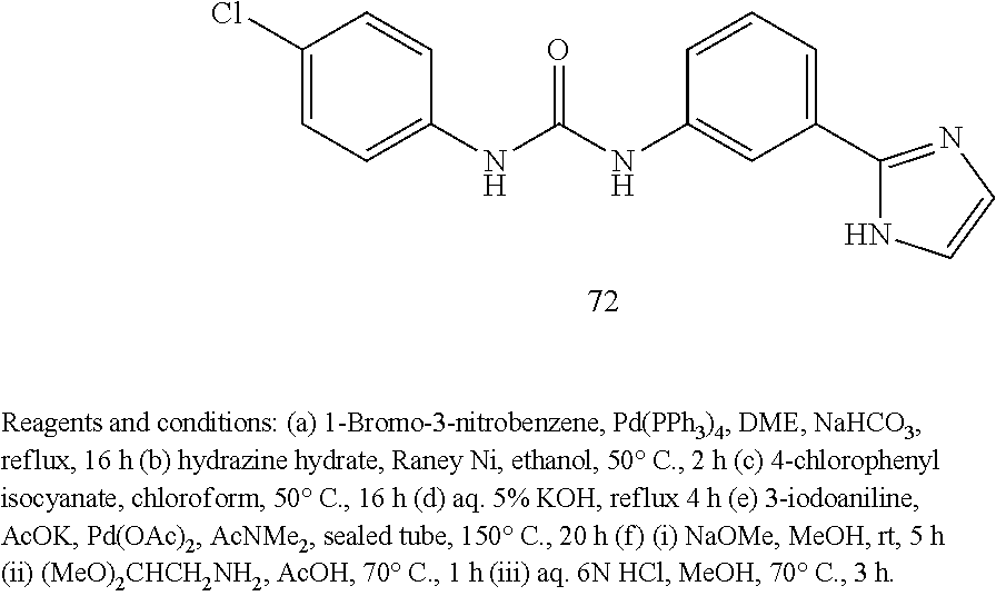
C1(Cl)=CC=C(NC(NC2=CC(C3=NC=CN3)=CC=C2)=O)C=C1
